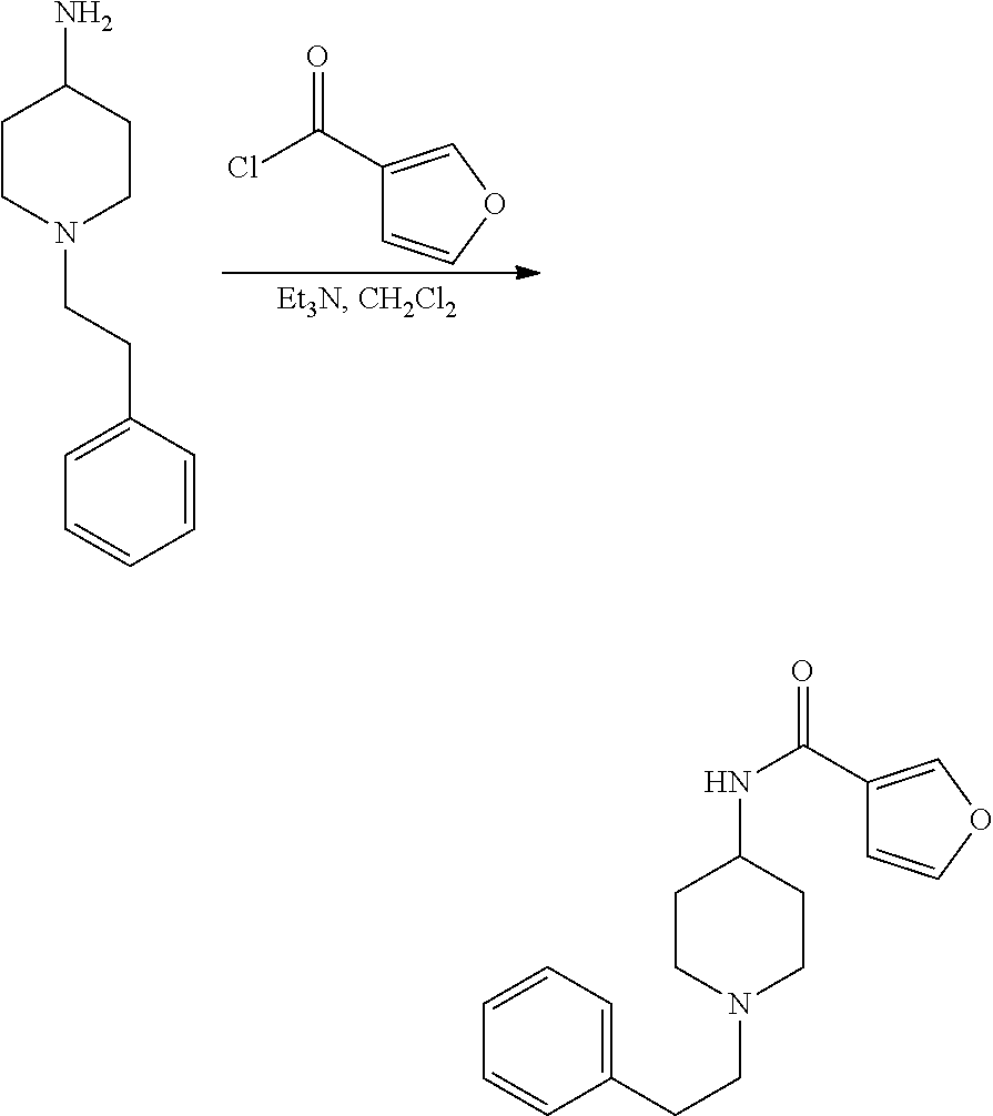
N1(CCC2=CC=CC=C2)CCC(NC(C2=COC=C2)=O)CC1.N1(CCC2=CC=CC=C2)CCC(N)CC1.C1(C(Cl)=O)=COC=C1
